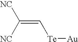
C(=C[Te][Au])([NC])[NC]
